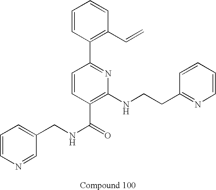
N1=CC(CNC(=O)C2=C(NCCC3=NC=CC=C3)N=C(C3=C(C=C)C=CC=C3)C=C2)=CC=C1
